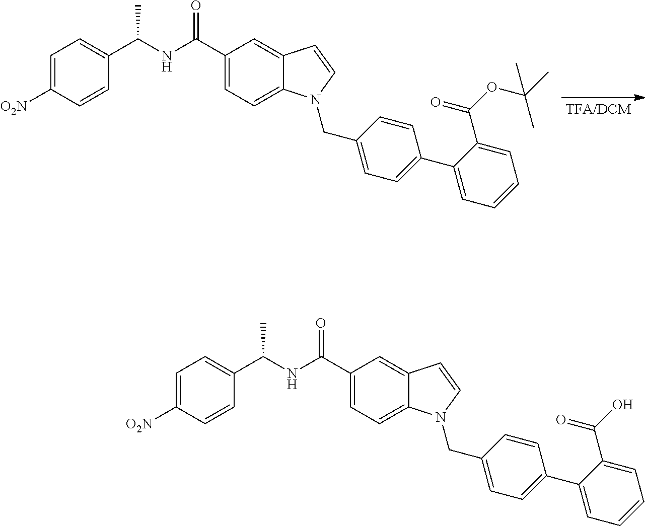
C1=C([O2N])C=CC(C(NC(C2=CC=C3C(=C2)C=CN3CC2=CC=C(C3=CC=CC=C3C(OC(C)(C)C)=O)C=C2)=O)C)=C1.C1=C([O2N])C=CC(C(NC(C2=CC=C3C(=C2)C=CN3CC2=CC=C(C3=CC=CC=C3C(O)=O)C=C2)=O)C)=C1
